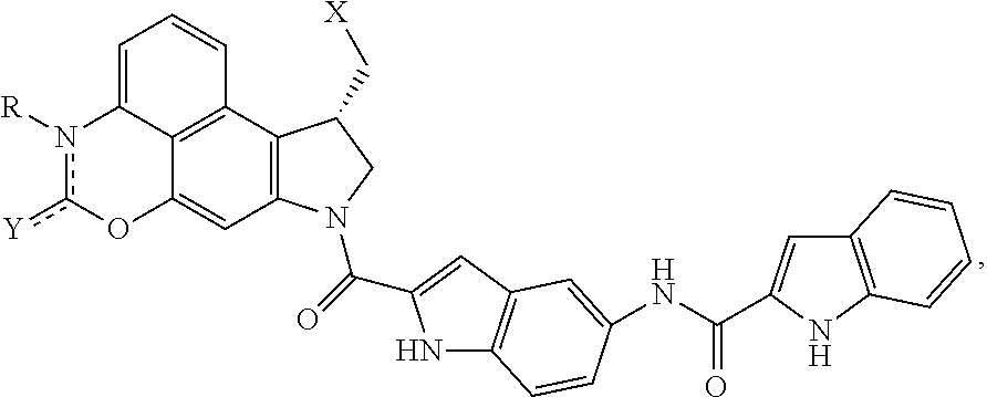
C12=C(C3=C4C(=C1)Oc([Y])n([R])C4=CC=C3)C(C[X])CN2C(=O)C1=CC2=C(N1)C=CC(NC(=O)C1=CC3=C(N1)C=CC=C3)=C2
